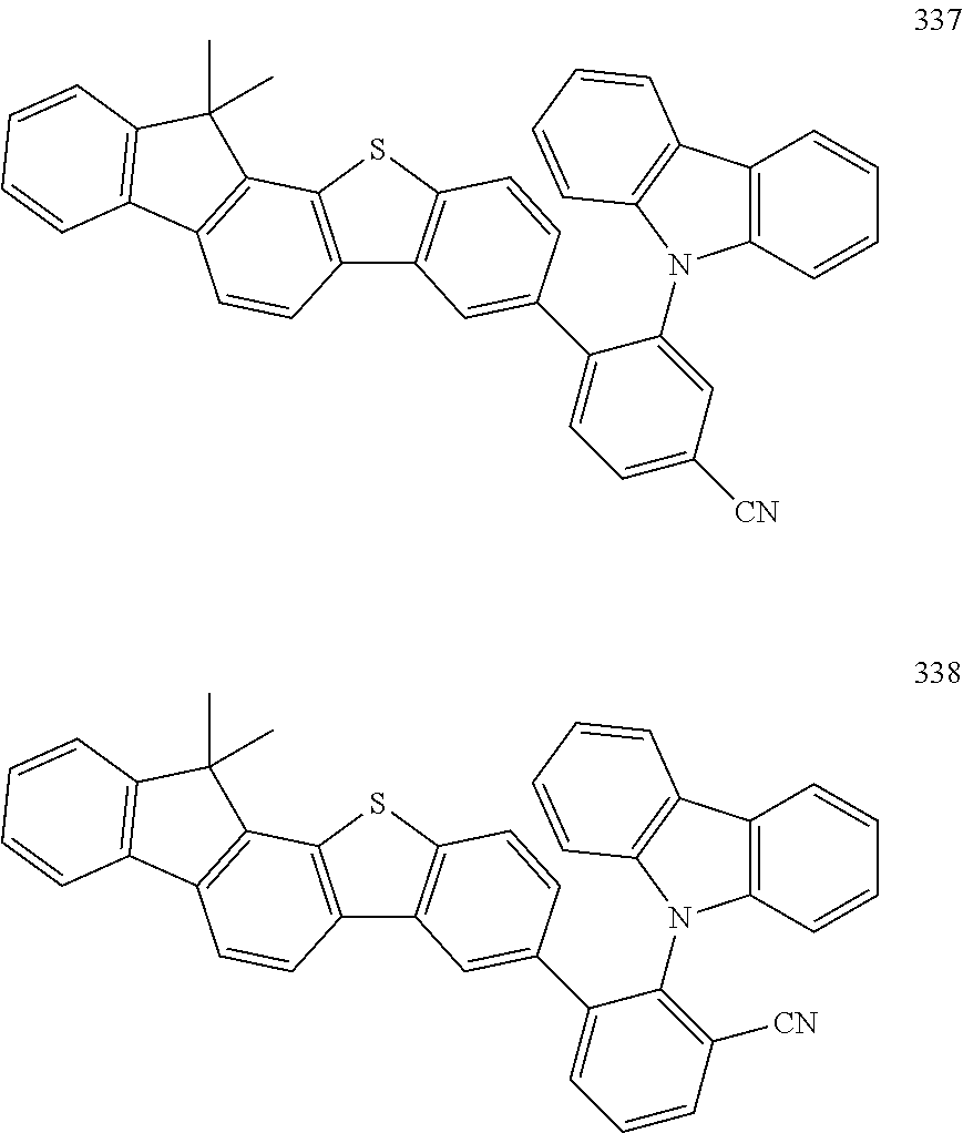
C1=CC2=C(C=C1)N(C1=CC([CN])=CC=C1C1=CC3=C(SC4=C3C=CC3=C4C(C)(C)C4=C3C=CC=C4)C=C1)C1=C2C=CC=C1.C1=CC2=C(C=C1)N(C1=C([CN])C=CC=C1C1=CC3=C(SC4=C3C=CC3=C4C(C)(C)C4=C3C=CC=C4)C=C1)C1=C2C=CC=C1
